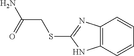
C12=C(C=CC=C1)NC(SCC(=O)N)=N2
